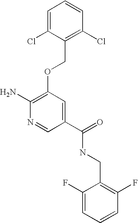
C1(Cl)=C(COC2=C(N)N=CC(C(=O)NCC3=C(F)C=CC=C3F)=C2)C(Cl)=CC=C1
